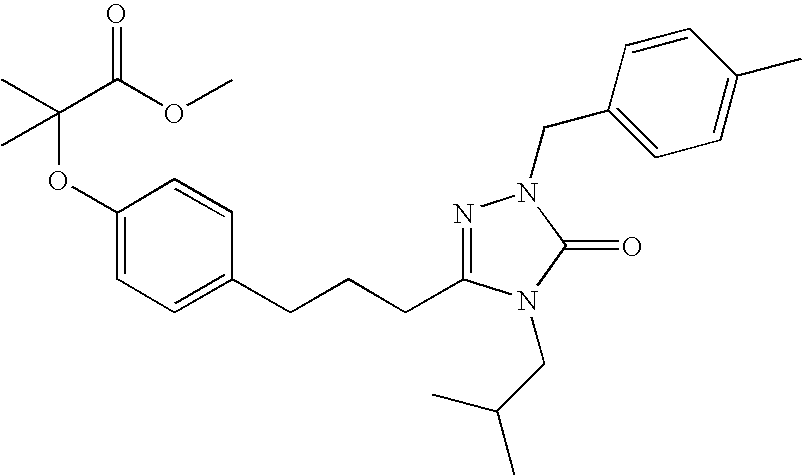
C(OC1=CC=C(CCCC2=NN(CC3=CC=C(C)C=C3)C(=O)N2CC(C)C)C=C1)(C(OC)=O)(C)C
